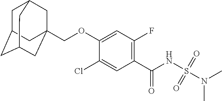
C1(Cl)=CC(C(NS(N(C)C)(=O)=O)=O)=C(F)C=C1OCC12CC3CC(CC(C1)C3)C2
